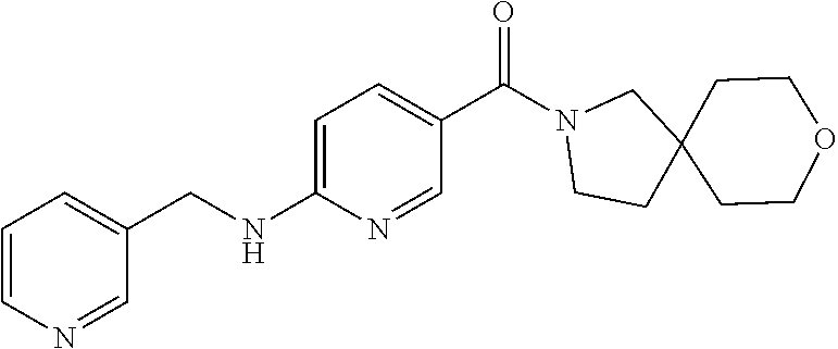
C1=CN=CC(CNC2=CC=C(C(N3CCC4(C3)CCOCC4)=O)C=N2)=C1
